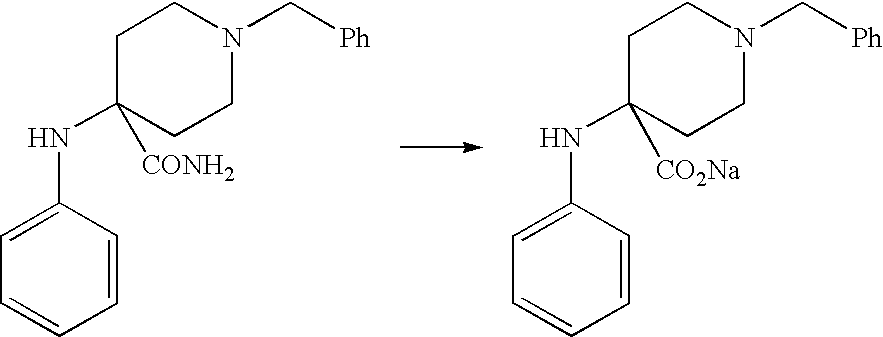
C1=CC(NC2([CONH2])CCN(C[Ph])CC2)=CC=C1.C1=CC(NC2([CO2Na])CCN(C[Ph])CC2)=CC=C1
